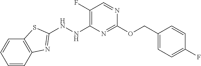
N(NC1=C(F)C=NC(OCC2=CC=C(F)C=C2)=N1)C1=NC2=C(C=CC=C2)S1
